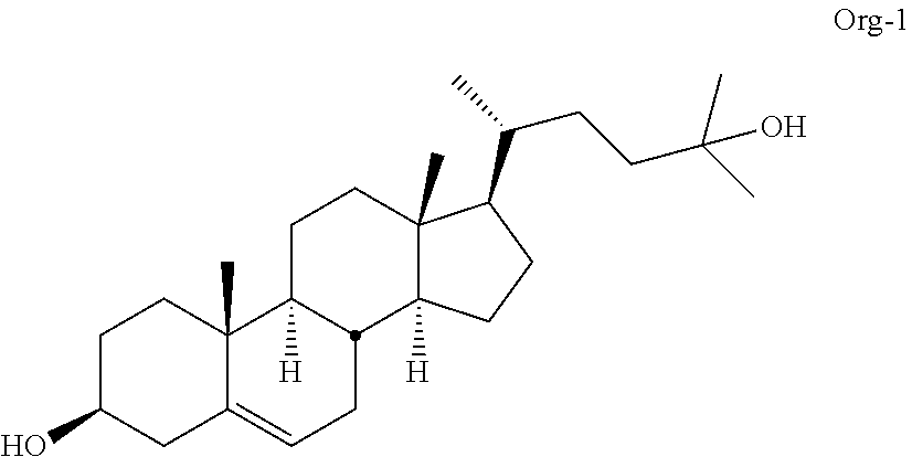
C1C(O)CC2=CCC3C([H])(C2(C)C1)CCC1(C)C3([H])CCC1C(C)CCC(C)(C)O
